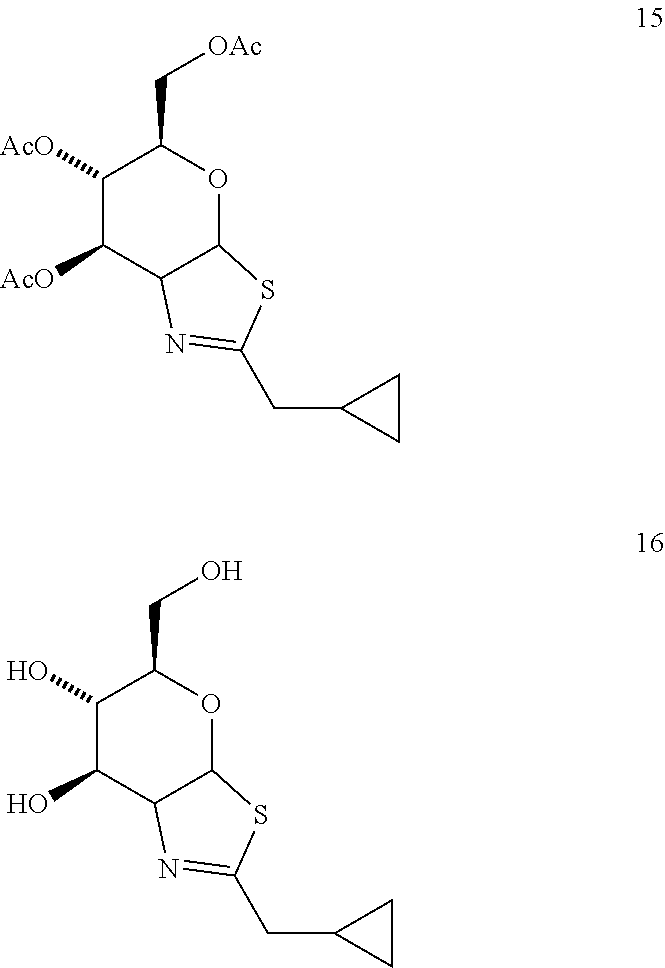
C1([AcO])C([AcO])C2C(OC1C[OAc])SC(CC1CC1)=N2.C1(O)C(O)C2C(OC1CO)SC(CC1CC1)=N2
